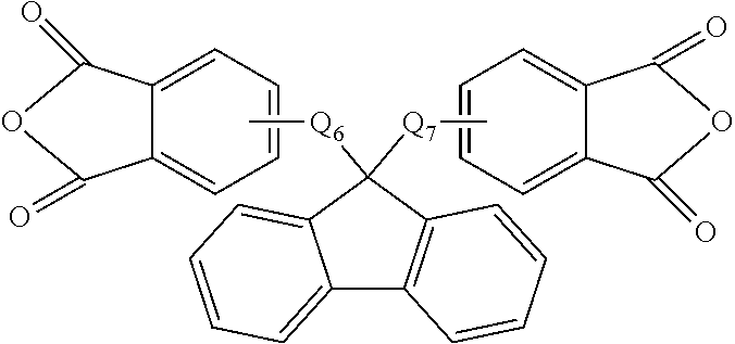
C1([Q6]C)([Q7]C)C2=C(C3=CC=CC=C13)C=CC=C2.C1=C2C(=CC=C1)C(=O)OC2=O.C1=C2C(=CC=C1)C(=O)OC2=O
